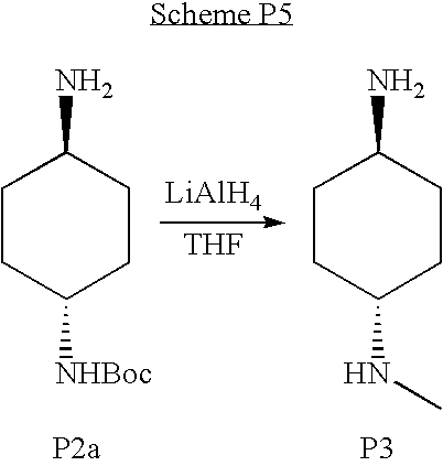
[LiAlH4].[THF].C1CC([NHBoc])CCC1N.C1CC(NC)CCC1N.[P3]
